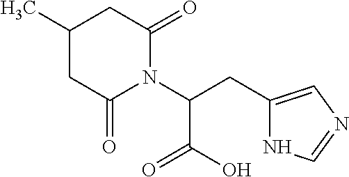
C(C(N1C(=O)CC(C)CC1=O)C(O)=O)C1=CN=CN1
